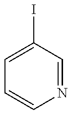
C1=C(I)C=NC=C1
